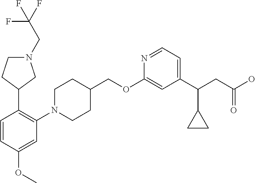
C1(OCC2CCN(C3=C(C4CCN(CC(F)(F)F)C4)C=CC(OC)=C3)CC2)=CC(C(CC(O)=O)C2CC2)=CC=N1
